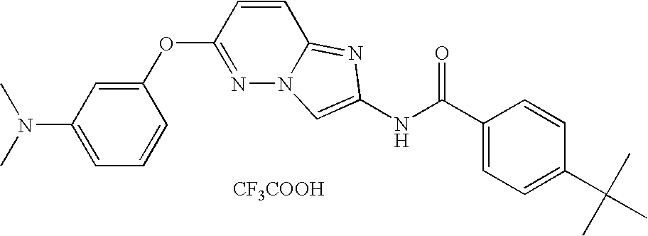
C1(OC2=NN3C(=NC(NC(C4=CC=C(C(C)(C)C)C=C4)=O)=C3)C=C2)=CC(N(C)C)=CC=C1.[CF3COOH]
